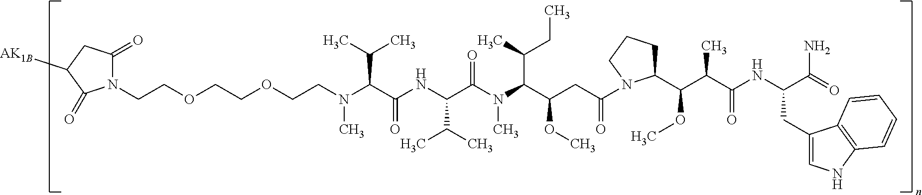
N(C(C(NC(C(C)C)C(N(C)C(C(C)CC)C(CC(=O)N1C(C(C(C(=O)NC(CC2=CNC3=C2C=CC=C3)C(=O)N)C)OC)CCC1)OC)=O)=O)C(C)C)(C)CCOCCOCCN1C(=O)CC([AK1B])C1=O
